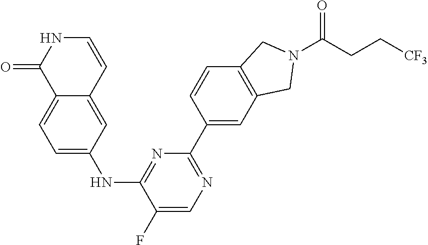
C12=CC=C(NC3=NC(C4=CC5=C(C=C4)CN(C(CC[CF3])=O)C5)=NC=C3F)C=C1C=CNC2=O
